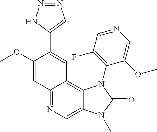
C1(OC)=CC2=NC=C3C(=C2C=C1C1=CN=NN1)N(C1=C(F)C=NC=C1OC)C(=O)N3C
